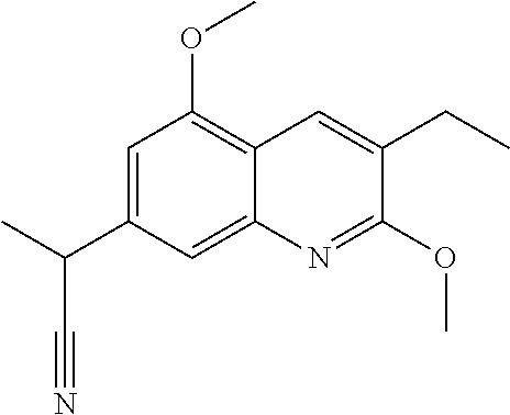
C1=C(C(C)C#N)C=C2C(=C1OC)C=C(CC)C(OC)=N2
